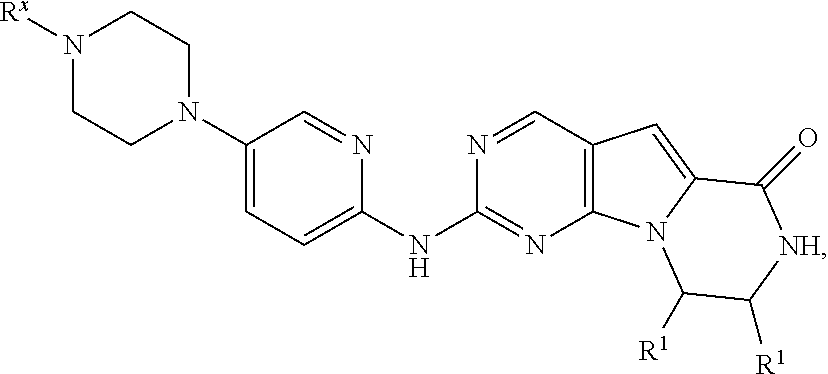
N1([Rx])CCN(C2=CC=C(NC3=NC4=C(C=N3)C=C3N4C([R1])C([R1])[NH]C3=O)N=C2)CC1
